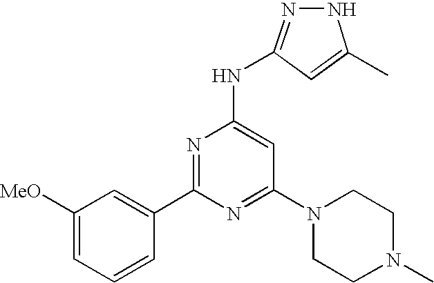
C1(C2=NC(NC3=NNC(C)=C3)=CC(N3CCN(C)CC3)=N2)=CC([MeO])=CC=C1
